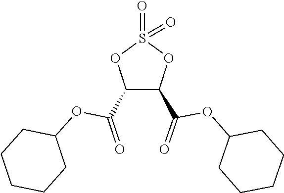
C1(C(=O)OC2CCCCC2)C(C(=O)OC2CCCCC2)OS(=O)(=O)O1
